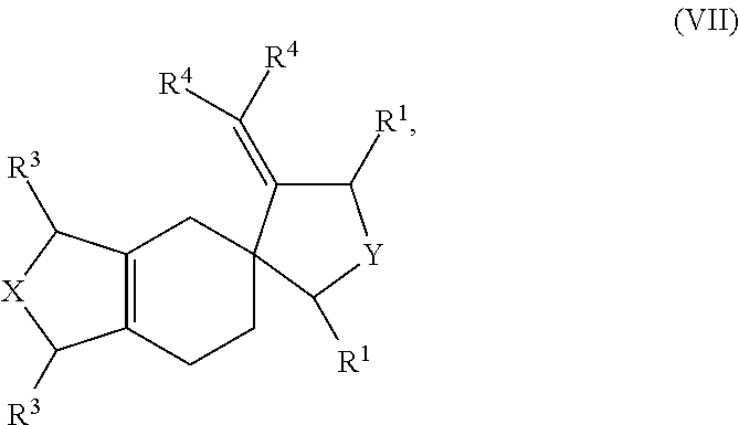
C12=C(C([R3])[X]C1[R3])CC1(C(=C([R4])[R4])C([R1])[Y]C1[R1])CC2
